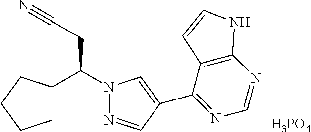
C(CC#N)(N1N=CC(C2=NC=NC3=C2C=CN3)=C1)C1CCCC1.[H3PO4]
